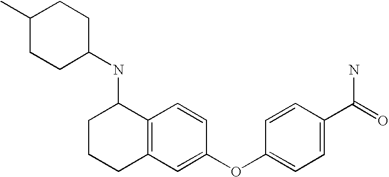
C12=C(C=CC(OC3=CC=C(C(=O)N)C=C3)=C1)C(NC1CCC(C)CC1)CCC2
